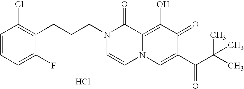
C1(CCCN2C=CN3C(=C(O)C(=O)C(C(C(C)(C)C)=O)=C3)C2=O)=C(Cl)C=CC=C1F.Cl
